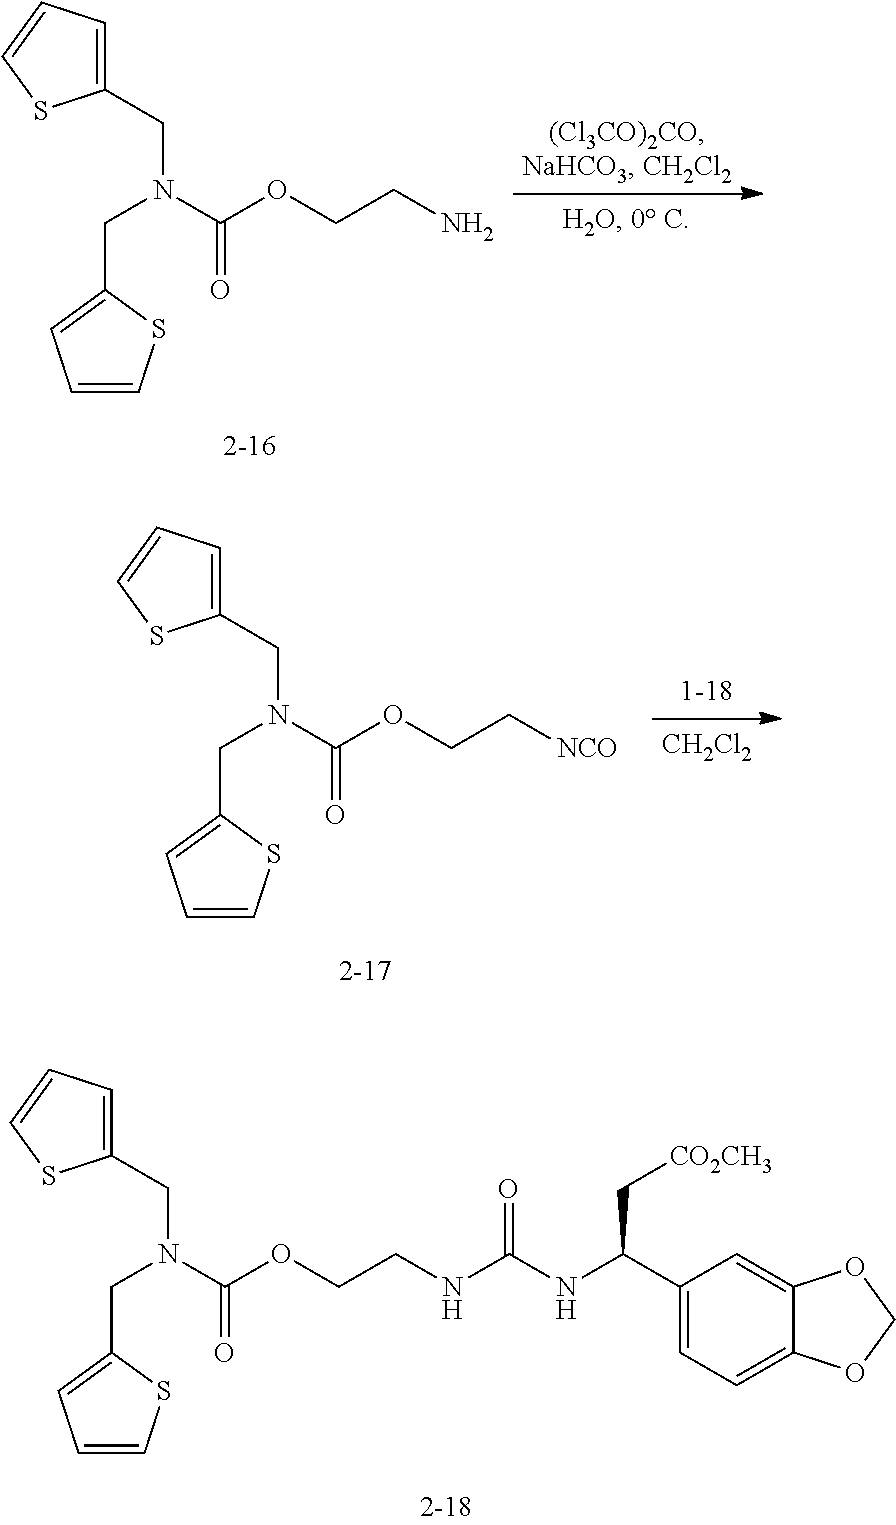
C1=CSC(CN(CC2=CC=CS2)C(OCCN)=O)=C1.C1=CSC(CN(CC2=CC=CS2)C(OCC[NCO])=O)=C1.[CH2Cl2].C1=CSC(CN(CC2=CC=CS2)C(OCCNC(NC(C2=CC=C3C(=C2)OCO3)C[CO2CH3])=O)=O)=C1
